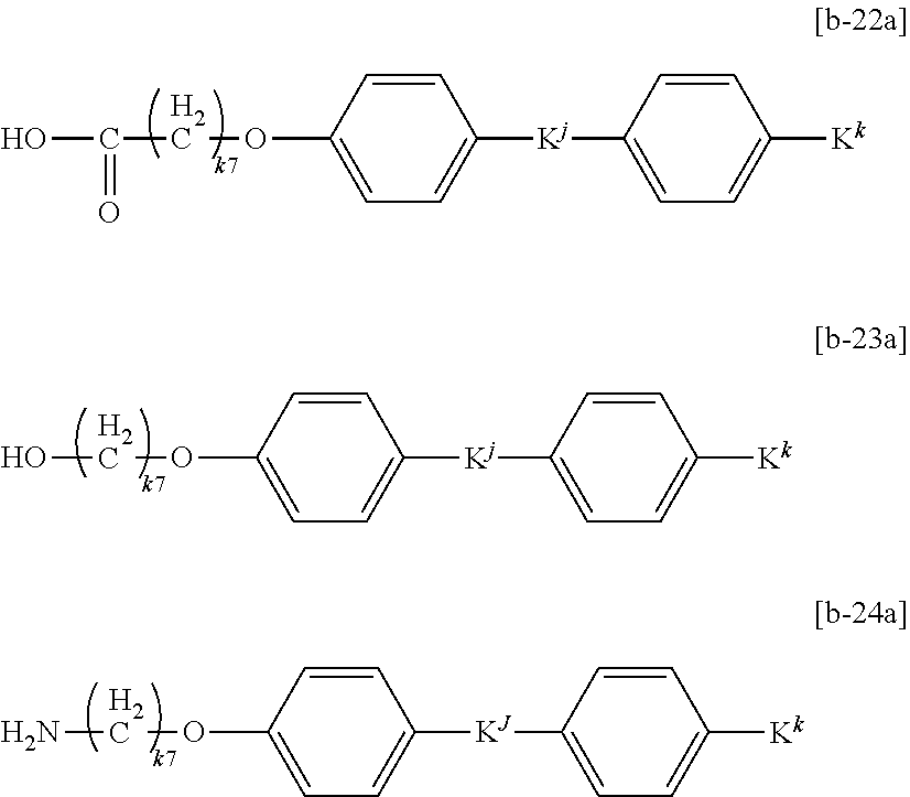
OC(=O)COC1=CC=C([Kj]C2=CC=C([Kk])C=C2)C=C1.OCOC1=CC=C([Kj]C2=CC=C([Kk])C=C2)C=C1.NCOC1=CC=C([KJ]C2=CC=C([Kk])C=C2)C=C1
